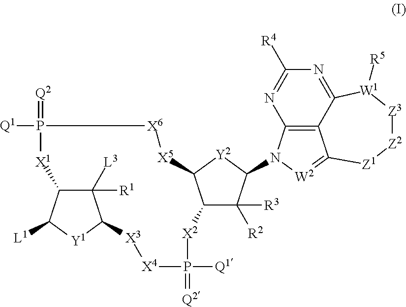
C1([R1])([L3])C2C([L1])[Y1]C1[X3][X4]P([Q1])(=[Q2])[X2]C1C([R2])([R3])C(N3C4=C5C(=[W2]3)[Z1][Z2][Z3][W1]([R5])C5=NC([R4])=N4)[Y2]C1[X5][X6]P(=[Q2])([Q1])[X1]2
